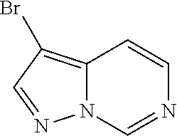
C12=C(Br)C=NN1C=NC=C2
